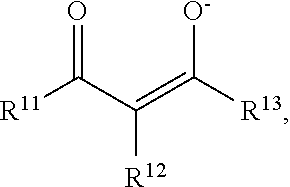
[R11]C(C(=C([R13])[O-])[R12])=O
